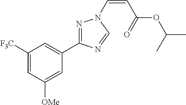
C1([F3C])=CC([OMe])=CC(C2=NN(C=CC(OC(C)C)=O)C=N2)=C1
